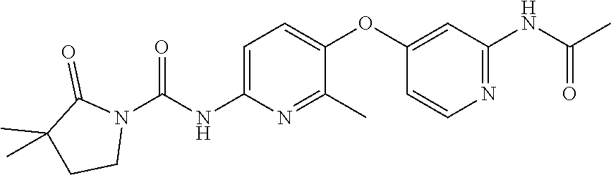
C1=C(NC(N2C(=O)C(C)(C)CC2)=O)N=C(C)C(OC2=CC(NC(C)=O)=NC=C2)=C1
